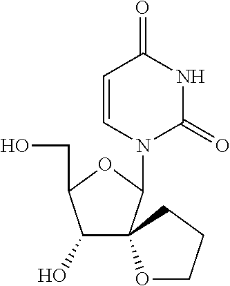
C1=CN(C2OC(CO)C(O)C23OCCC3)C(=O)NC1=O
